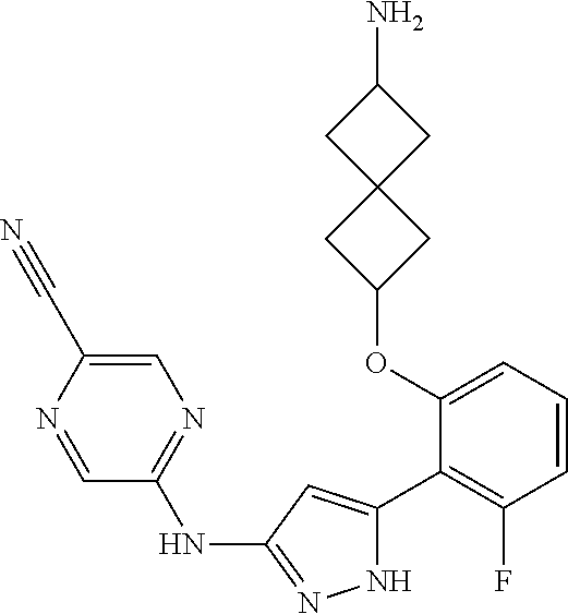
C1(OC2=CC=CC(F)=C2C2=CC(NC3=NC=C(C#N)N=C3)=NN2)CC2(C1)CC(N)C2
